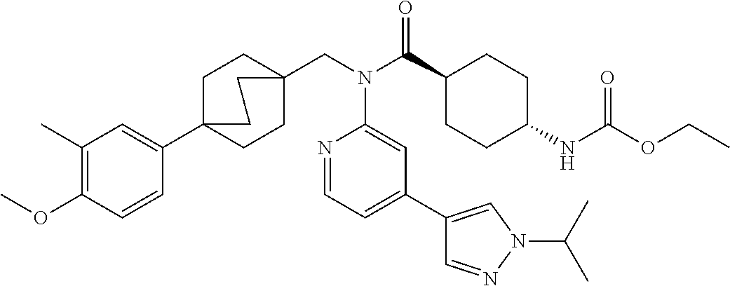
C1(C)=C(OC)C=CC(C23CCC(CN(C(C4CCC(NC(OCC)=O)CC4)=O)C4=CC(C5=CN(C(C)C)N=C5)=CC=N4)(CC2)CC3)=C1
